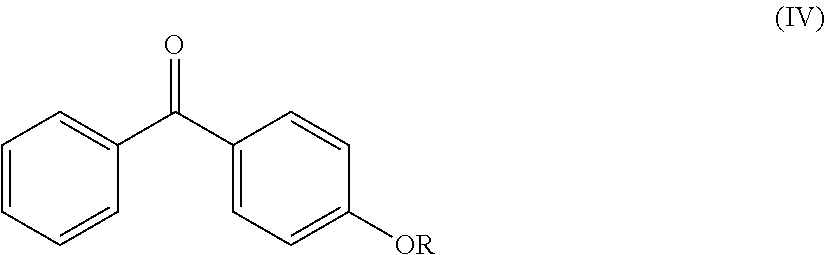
C1=CC=CC(C(C2=CC=C([OR])C=C2)=O)=C1
